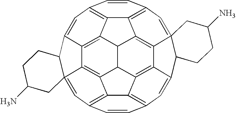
C12=C3C4=C5C=CC6=C4C4=C7C8=C9C%10=C(C=CC%11=C%10C(=C1C1(=C%11)C(C2=C5)CCC(N)C1)C9C34)C=C8C1C7(=C6)CC(N)CC1
